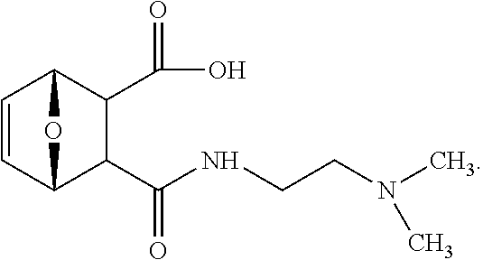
C1=CC2C(C(NCCN(C)C)=O)C(C(O)=O)C1O2
